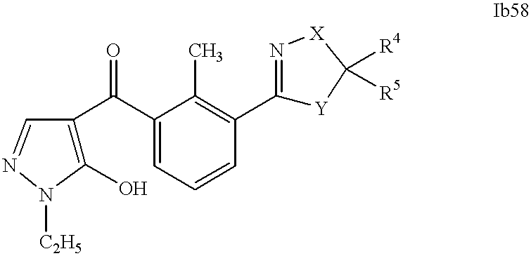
C1(O)=C(C(C2=CC=CC(C3=N[X]C([R4])([R5])[Y]3)=C2C)=O)C=NN1[C2H5]
